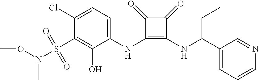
C1(Cl)=CC=C(NC2=C(NC(C3=CC=CN=C3)CC)C(=O)C2=O)C(O)=C1S(=O)(=O)N(OC)C
